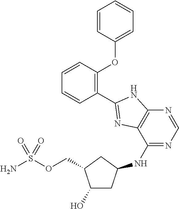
C1(O)CC(NC2=NC=NC3=C2N=C(C2=C(OC4=CC=CC=C4)C=CC=C2)N3)CC1COS(N)(=O)=O
